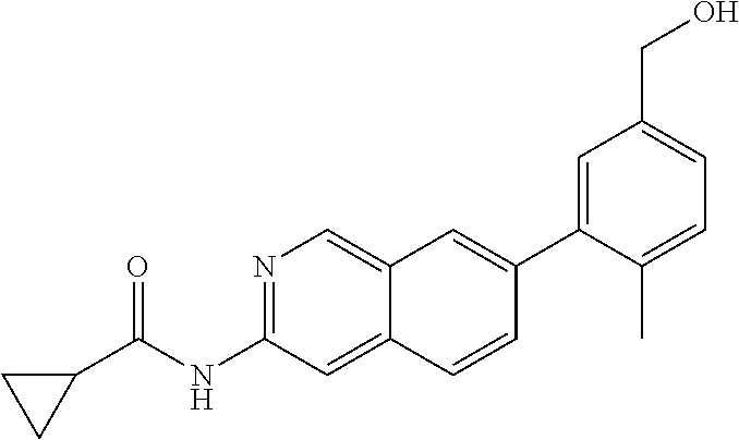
N1=C(NC(=O)C2CC2)C=C2C(=C1)C=C(C1=CC(CO)=CC=C1C)C=C2
